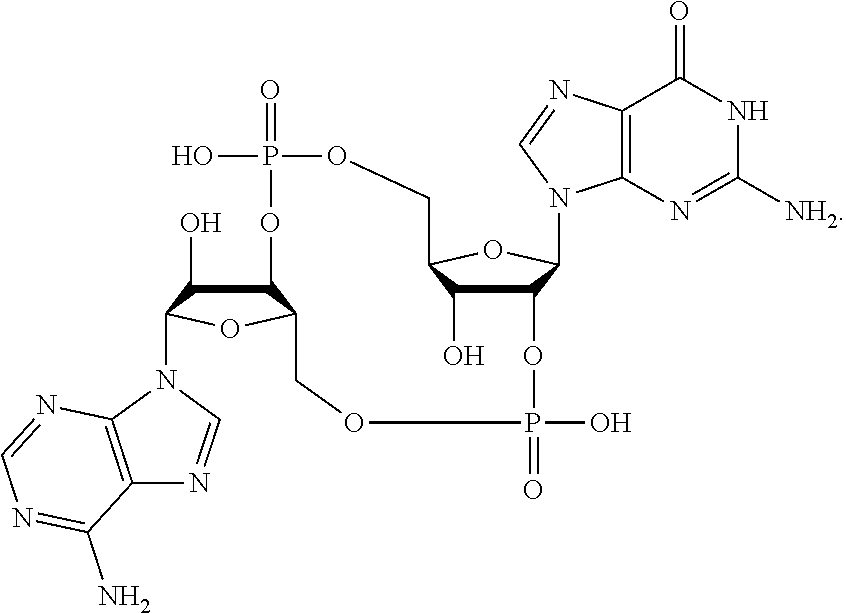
C12C(O)C(OC1N1C3=C(C(=O)NC([NH2])=N3)N=C1)COP(O)(=O)OC1C(O)C(N3C4=C(C(N)=NC=N4)N=C3)OC1COP(=O)(O)O2
